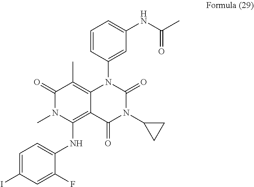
C1=CC(N2C3=C(C)C(=O)N(C)C(NC4=CC=C(I)C=C4F)=C3C(=O)N(C3CC3)C2=O)=CC(NC(C)=O)=C1
